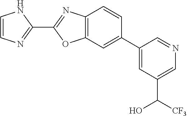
C12=C(C=C(C3=CC(C(O)[CF3])=CN=C3)C=C1)OC(C1=NC=CN1)=N2
